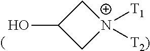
C1C(O)C[N+]1([T1])[T2)]
